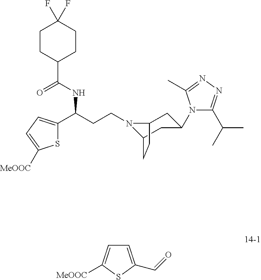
N1(CCC(C2=CC=C([MeOOC])S2)NC(C2CCC(F)(F)CC2)=O)C2CC(N3C(C(C)C)=NN=C3C)CC1CC2.C1=C(C=O)SC([MeOOC])=C1
